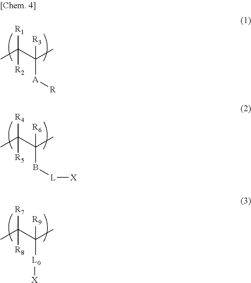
CC(C(C)([A][R])[R3])([R1])[R2].CC(C(C)(B[L][X])[R6])([R4])[R5].CC(C(C)([L0][X])[R9])([R7])[R8]
